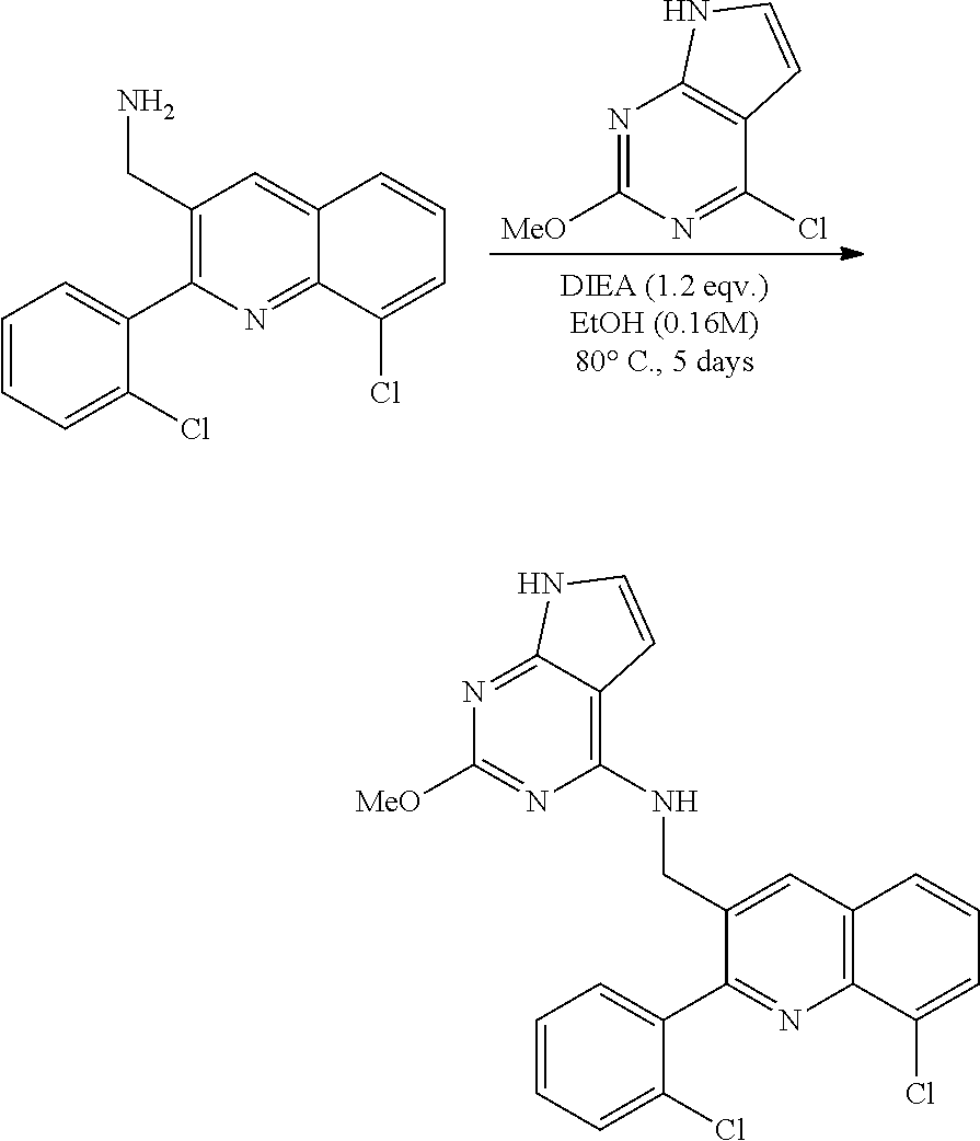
C1(C2=C(CN)C=C3C(=N2)C(Cl)=CC=C3)=CC=CC=C1Cl.N1=C([MeO])N=C(Cl)C2=C1NC=C2.C1(C2=NC3=C(C=C2CNC2=C4C(=NC([MeO])=N2)NC=C4)C=CC=C3Cl)=CC=CC=C1Cl
